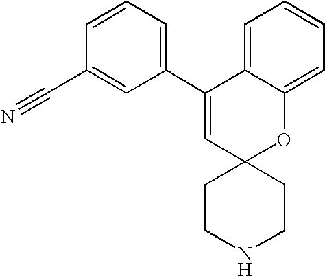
C1(C2=CC3(OC4=CC=CC=C24)CCNCC3)=CC=CC(C#N)=C1
